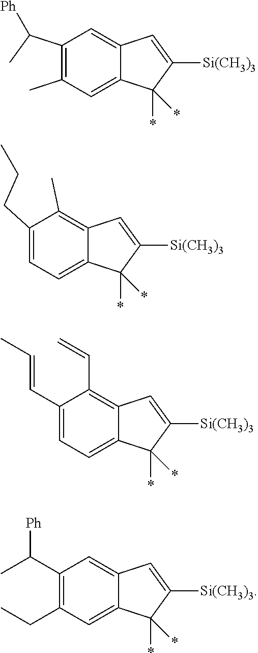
C1(C(C)[Ph])=C(C)C=C2C(=C1)C=C([Si(CH3)3])C2(*)*.C1(CCC)=CC=C2C(=C1C)C=C([Si(CH3)3])C2(*)*.C1(C=CC)=CC=C2C(=C1C=C)C=C([Si(CH3)3])C2(*)*.C1(C(C)[Ph])=C(CC)C=C2C(=C1)C=C([Si(CH3)3])C2(*)*
